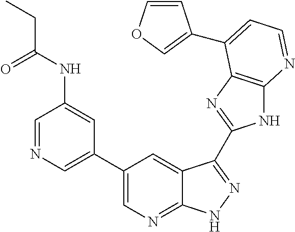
C1=NC=C(C2=CN=C3C(=C2)C(C2=NC4=C(N2)N=CC=C4C2=COC=C2)=NN3)C=C1NC(CC)=O
